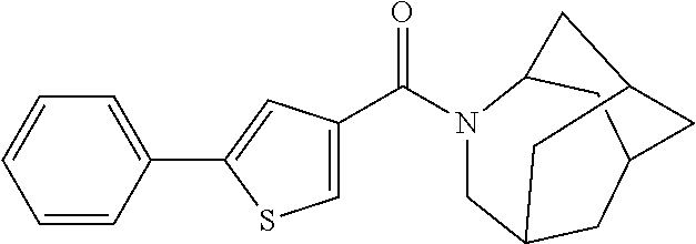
N1(C(=O)C2=CSC(C3=CC=CC=C3)=C2)CC2CC3CC1CC(C3)C2
